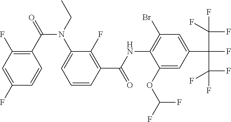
C1(F)=CC(F)=C(C(=O)N(CC)C2=CC=CC(C(NC3=C(Br)C=C(C(F)(C(F)(F)F)C(F)(F)F)C=C3OC(F)F)=O)=C2F)C=C1
